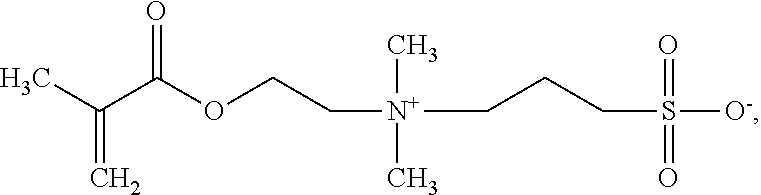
C(=C)(C)C(OCC[N+](C)(C)CCCS([O-])(=O)=O)=O
